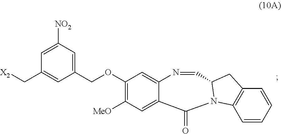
C(C1=CC([NO2])=CC(C[X2])=C1)OC1=C([MeO])C=C2C(=C1)N=CC1N(C2=O)C2=C(C=CC=C2)C1
